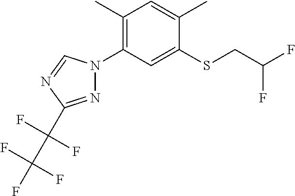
C1(C)=CC(C)=C(N2N=C(C(C(F)(F)F)(F)F)N=C2)C=C1SCC(F)F
